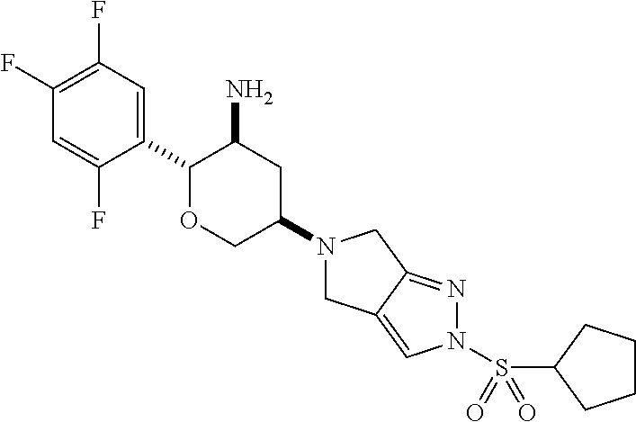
C1(C2OCC(N3CC4=CN(S(=O)(=O)C5CCCC5)N=C4C3)CC2N)=CC(F)=C(F)C=C1F
